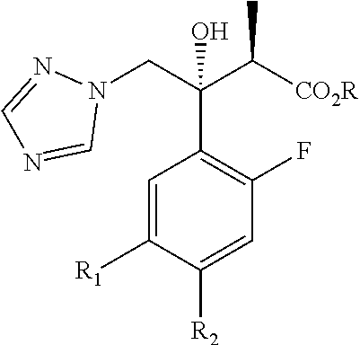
C1=C([R1])C([R2])=CC(F)=C1C(CN1N=CN=C1)(C([CO2R])C)O
